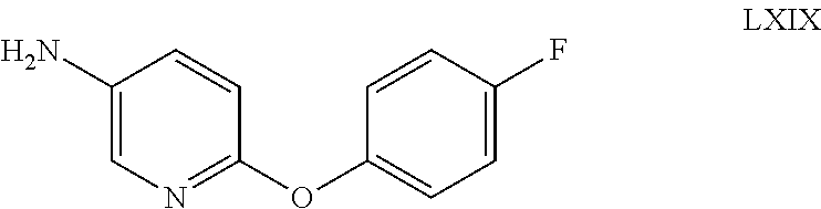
C1(N)=CN=C(OC2=CC=C(F)C=C2)C=C1
